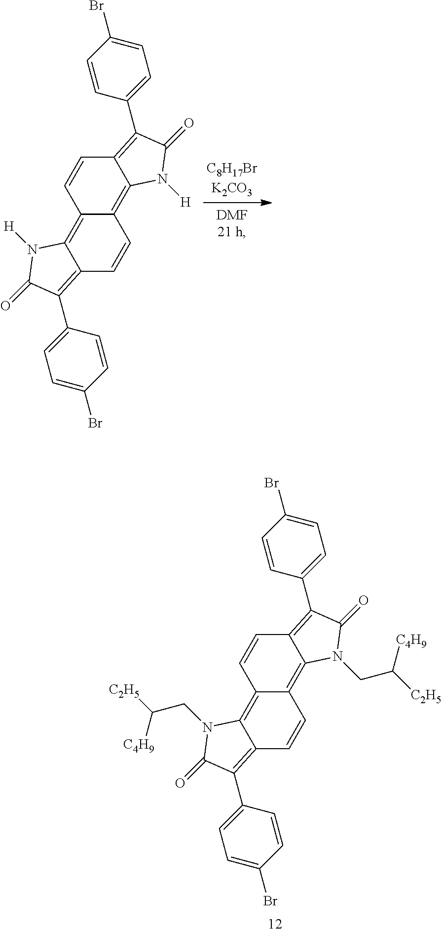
C12=C(C3=CC=C(Br)C=C3)C(=O)N(CC([C2H5])[C4H9])C1=C1C(=C3C(=C(C4=CC=C(Br)C=C4)C(=O)N3CC([C2H5])[C4H9])C=C1)C=C2.C12=C(C3=CC=C(Br)C=C3)C(=O)N([H])C1=C1C(=C3C(=C(C4=CC=C(Br)C=C4)C(=O)N3[H])C=C1)C=C2
